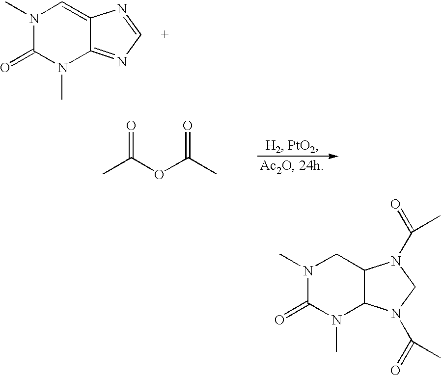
N1(C)C(=O)N(C)C2C(C1)N(C(=O)C)CN2C(=O)C.N1(C)C(=O)N(C)C2=NC=NC2=C1.O(C(C)=O)C(C)=O
